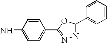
C1=CC(N)=CC=C1C1=NN=C(C2=CC=CC=C2)O1
